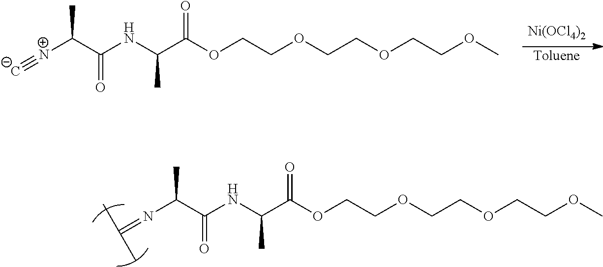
N(C(C(NC(C(OCCOCCOCCOC)=O)C)=O)C)=C(C)C.[Ni(OCl4)2].[Toluene].[N+](C(C(NC(C(OCCOCCOCCOC)=O)C)=O)C)#[C-]
